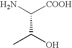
NC([COOH])C(O)C
